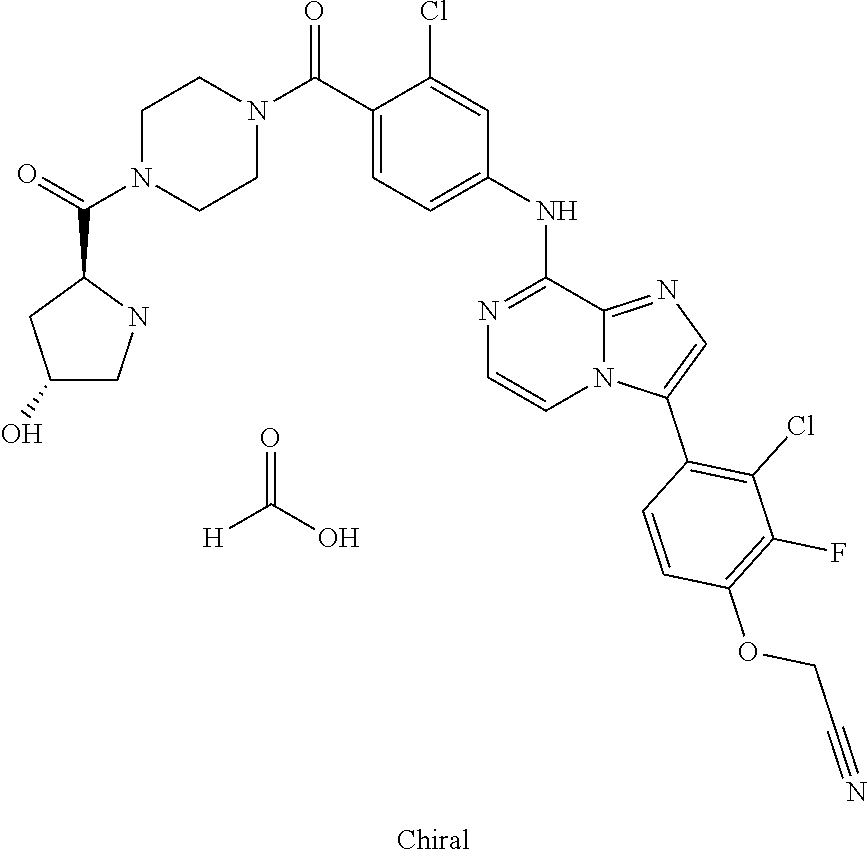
[H]C(O)=O.C1(NC2=CC=C(C(N3CCN(C(C4CC(O)CN4)=O)CC3)=O)C(Cl)=C2)=NC=CN2C1=NC=C2C1=C(Cl)C(F)=C(OCC#N)C=C1
